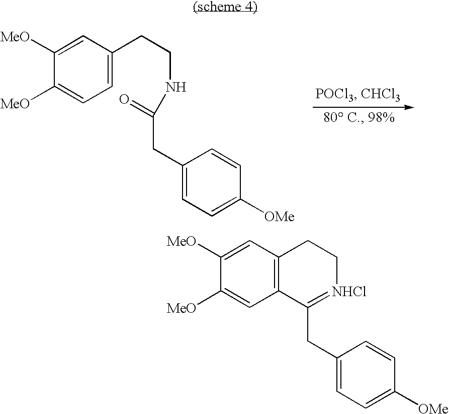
C1([MeO])=CC(CCNC(=O)CC2=CC=C([OMe])C=C2)=CC=C1[MeO].C1([MeO])=CC2=C(C=C1[MeO])C(CC1=CC=C([OMe])C=C1)=[NHCl]CC2
